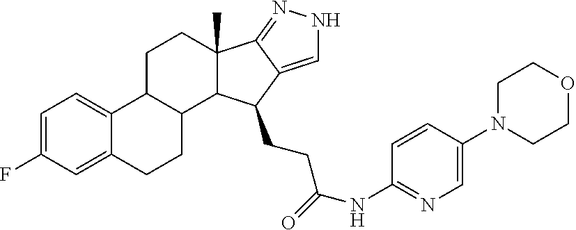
C1=C(F)C=C2C(=C1)C1C(CC2)C2C(C)(CC1)C1=NNC=C1C2CCC(=O)NC1=NC=C(N2CCOCC2)C=C1
